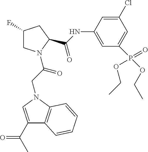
C1(F)CN(C(CN2C3=C(C(C(C)=O)=C2)C=CC=C3)=O)C(C(NC2=CC(P(OCC)(=O)OCC)=CC(Cl)=C2)=O)C1
